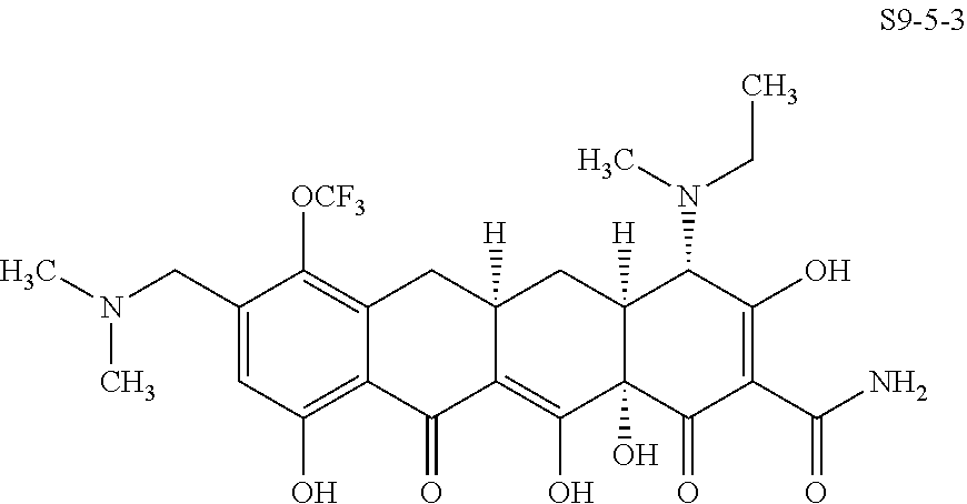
C1(CN(C)C)=CC(O)=C2C(=C1[OCF3])CC1([H])C(=C(O)C3(O)C([H])(C1)C(N(C)CC)C(O)=C(C(N)=O)C3=O)C2=O
